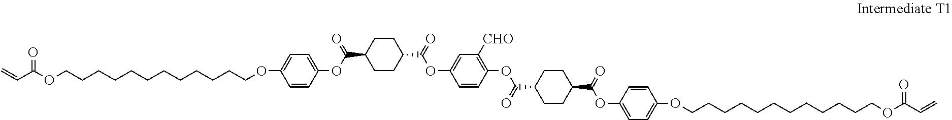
C=CC(=O)OCCCCCCCCCCCCOC1=CC=C(OC(=O)C2CCC(C(OC3=CC([CHO])=C(OC(=O)C4CCC(C(OC5=CC=C(OCCCCCCCCCCCCOC(=O)C=C)C=C5)=O)CC4)C=C3)=O)CC2)C=C1
